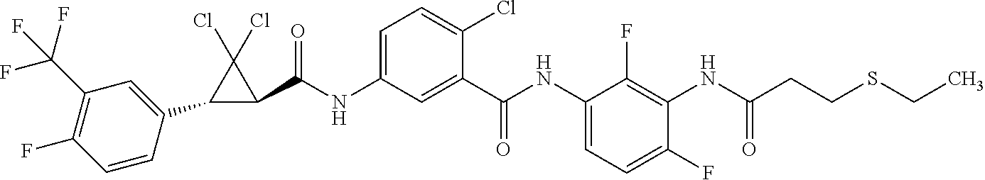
C1(C2=CC(C(F)(F)F)=C(F)C=C2)C(C(NC2=CC=C(Cl)C(C(NC3=CC=C(F)C(NC(CCSCC)=O)=C3F)=O)=C2)=O)C1(Cl)Cl
